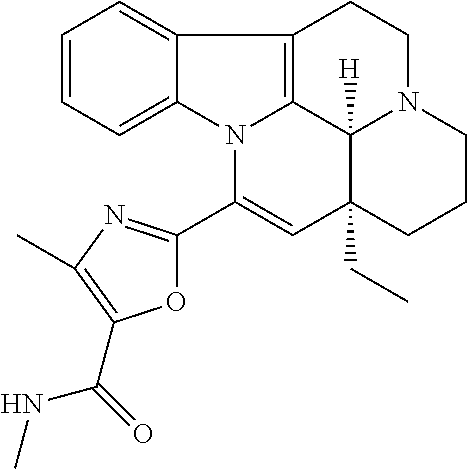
C1=CC=C2C(=C1)C1=C3N2C(C2=NC(C)=C(C(NC)=O)O2)=CC2(CC)C3([H])N(CC1)CCC2
